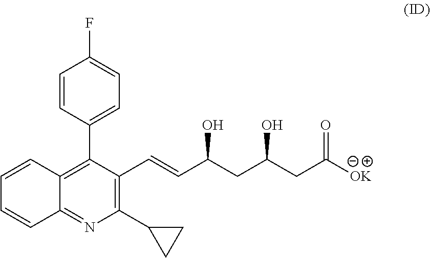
C12=C(C3=CC=C(F)C=C3)C(C=CC(CC(O)CC([OK])=O)O)=C(C3CC3)N=C1C=CC=C2
